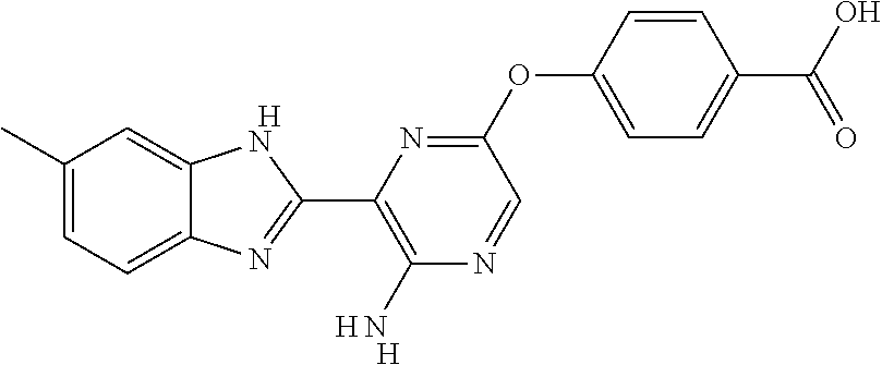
[H].C1(C)=CC=C2C(=C1)NC(C1=C(N)N=CC(OC3=CC=C(C(O)=O)C=C3)=N1)=N2.[H].[H]
